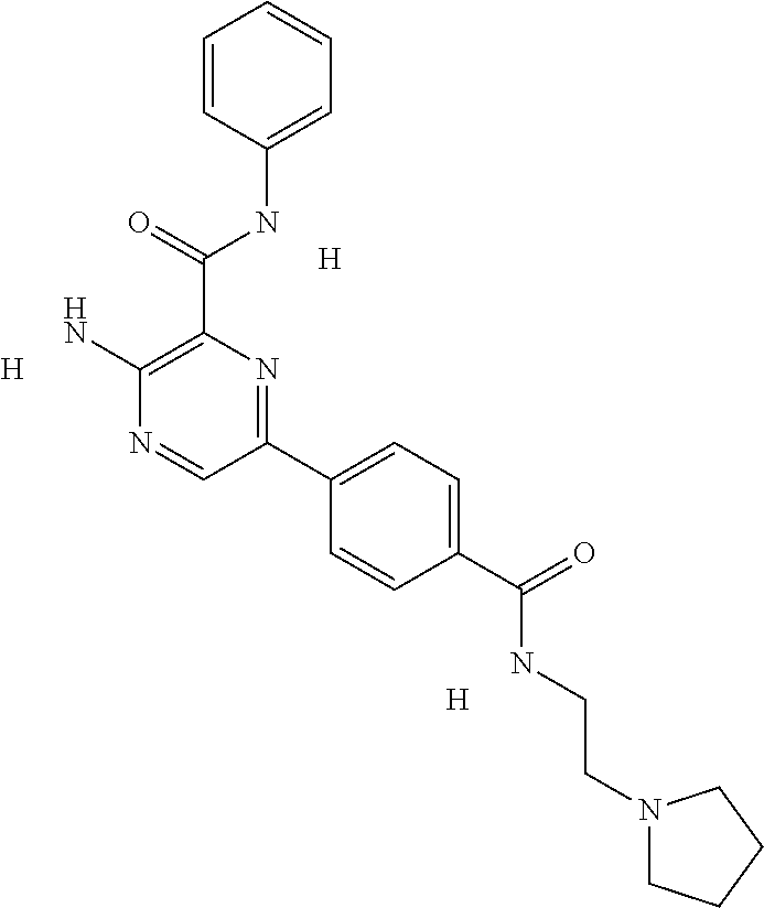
C1=CC(NC(=O)C2=C(N)N=CC(C3=CC=C(C(=O)NCCN4CCCC4)C=C3)=N2)=CC=C1.[H].[H].[H]
